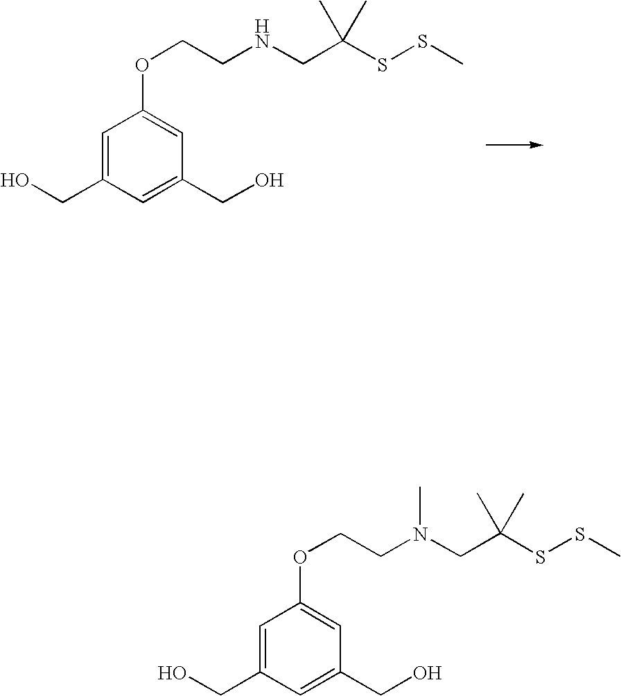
C1=C(CO)C=C(CO)C=C1OCCNCC(SSC)(C)C.C1=C(CO)C=C(CO)C=C1OCCN(CC(SSC)(C)C)C
